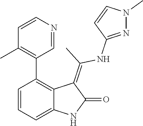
C1=CC=C2C(=C1C1=C(C)C=CN=C1)C(=C(C)NC1=NN(C)C=C1)C(=O)N2
